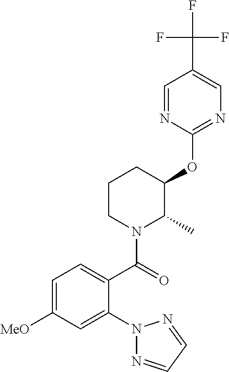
C1(OC2C(C)N(C(=O)C3=CC=C([MeO])C=C3N3N=CC=N3)CCC2)=NC=C(C(F)(F)F)C=N1
